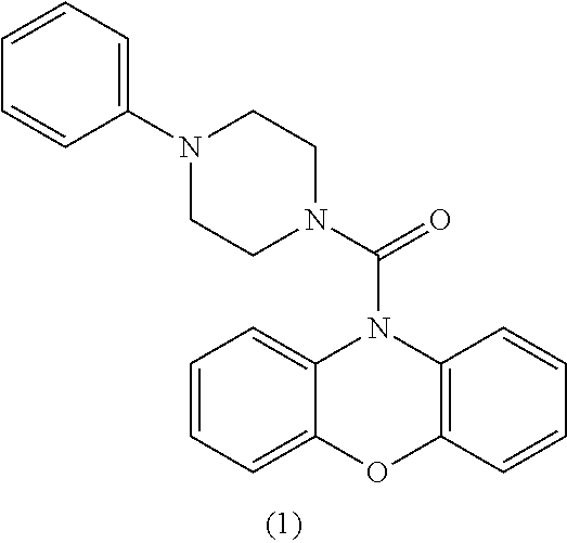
C1=CC=C2C(=C1)N(C(N1CCN(C3=CC=CC=C3)CC1)=O)C1=C(O2)C=CC=C1
